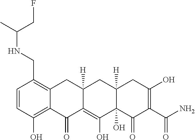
C1=CC(O)=C2C(=C1CNC(C)CF)CC1([H])C(=C(O)C3(O)C([H])(C1)CC(O)=C(C(N)=O)C3=O)C2=O
